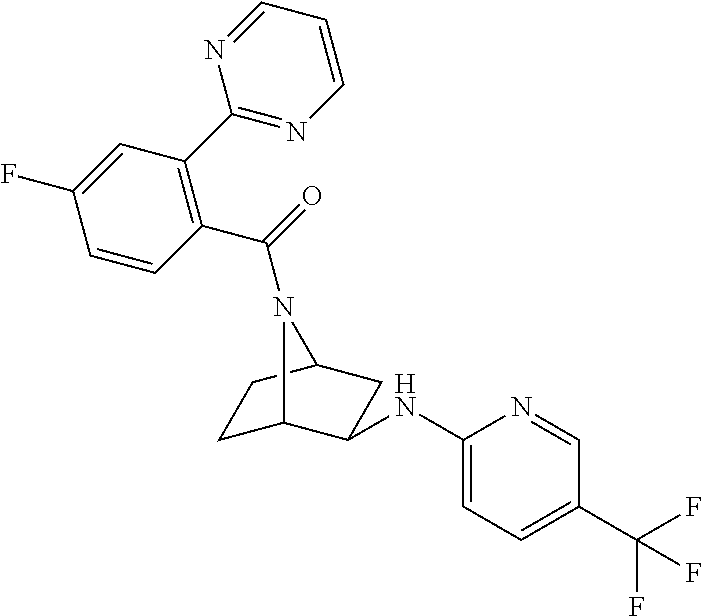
C1C2C(NC3=CC=C(C(F)(F)F)C=N3)CC(C1)N2C(=O)C1=C(C2=NC=CC=N2)C=C(F)C=C1
